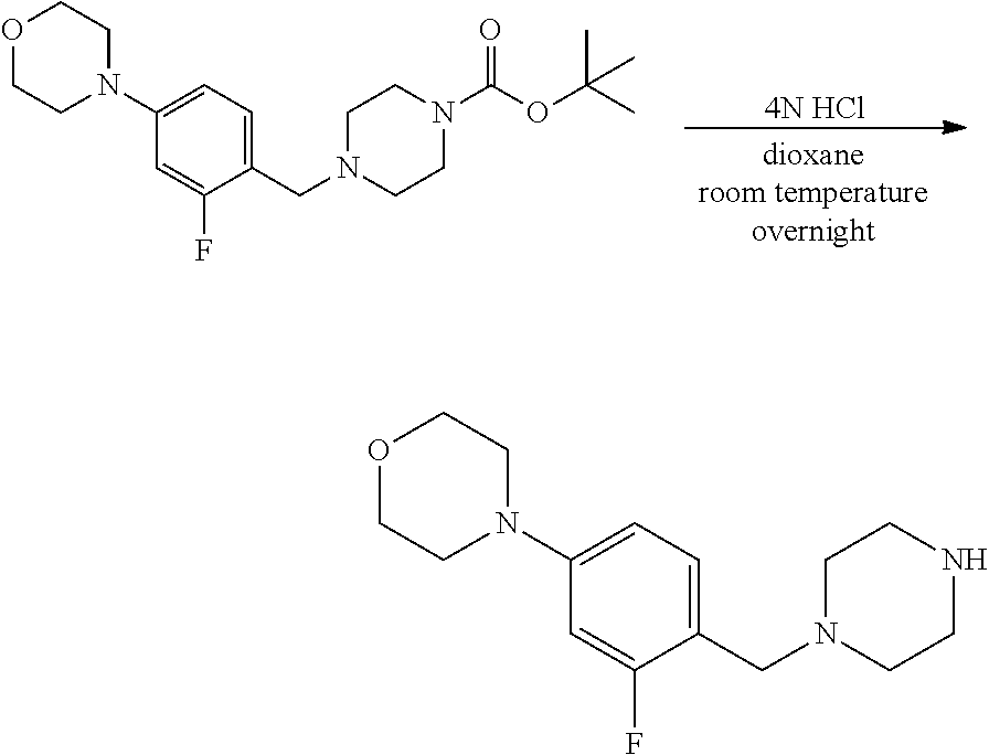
[4N HCl].C1(N2CCOCC2)=CC=C(CN2CCN(C(OC(C)(C)C)=O)CC2)C(F)=C1.C1(N2CCOCC2)=CC=C(CN2CCNCC2)C(F)=C1
